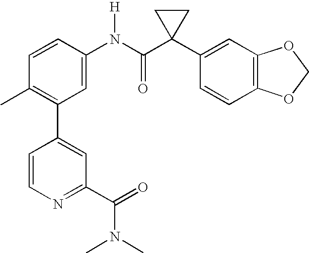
C1=CC(N(C(C2(C3=CC4=C(C=C3)OCO4)CC2)=O)[H])=CC(C2=CC(C(=O)N(C)C)=NC=C2)=C1C
